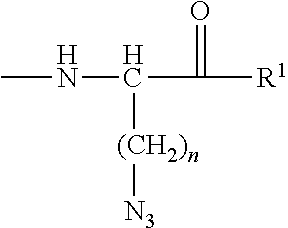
CNC(C(=O)[R1])[(CH2)n][N3]
